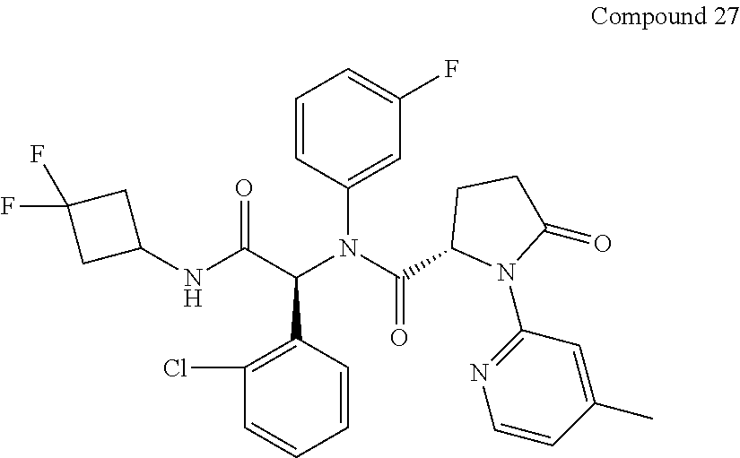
C1(F)=CC=CC(N(C(C2N(C3=NC=CC(C)=C3)C(=O)CC2)=O)C(C(NC2CC(F)(F)C2)=O)C2=C(Cl)C=CC=C2)=C1
